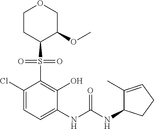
C1(Cl)=CC=C(NC(NC2C(C)=CCC2)=O)C(O)=C1S(=O)(=O)C1C(OC)COCC1
